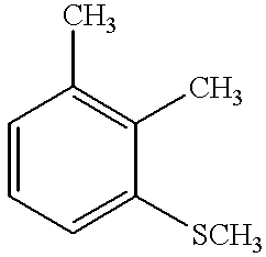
C1=CC=C([SCH3])C(C)=C1C
